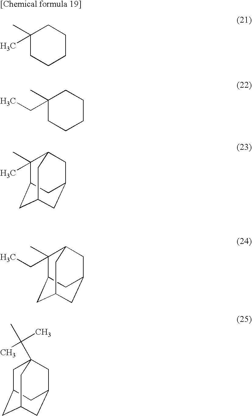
C1(C)(C)CCCCC1.C1(CC)(C)CCCCC1.C1(C)(C)C2CC3CC(CC1C3)C2.C1(C)(CC)C2CC3CC(CC1C3)C2.C1C2CC3CC(CC1(C(C)(C)C)C3)C2
